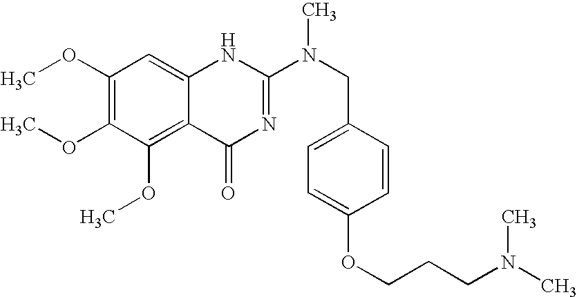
C1(OC)=C(OC)C(OC)=C2C(=C1)NC(N(CC1=CC=C(OCCCN(C)C)C=C1)C)=NC2=O
